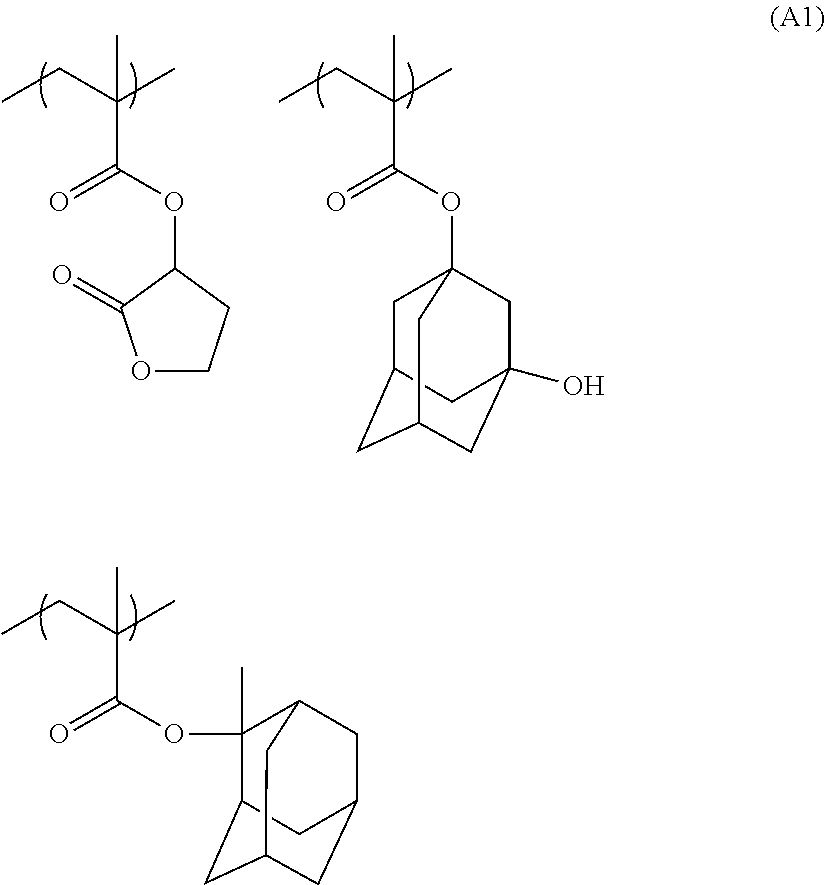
O1CCC(OC(=O)C(C)(CC)C)C1=O.O(C(=O)C(C)(CC)C)C12CC3CC(CC(O)(C1)C3)C2.O(C(=O)C(C)(CC)C)C1(C)C2CC3CC(CC1C3)C2
